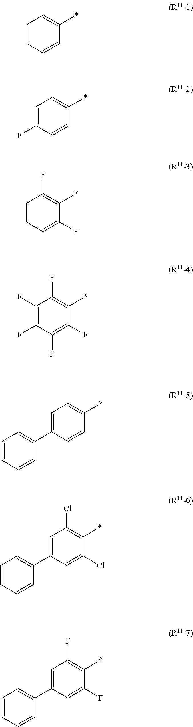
C1=CC=CC(*)=C1.C1=C(F)C=CC(*)=C1.C1=CC=C(F)C(*)=C1F.C1(F)=C(F)C(F)=C(F)C(*)=C1F.C1=C(C2=CC=CC=C2)C=CC(*)=C1.C1=C(C2=CC=CC=C2)C=C(Cl)C(*)=C1Cl.C1=C(C2=CC=CC=C2)C=C(F)C(*)=C1F
